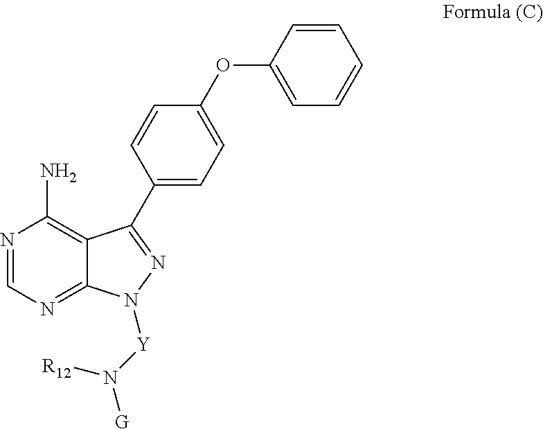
C1(C2=NN([Y]N([R12])[G])C3=NC=NC(N)=C32)=CC=C(OC2=CC=CC=C2)C=C1
